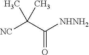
[NC]C(C(=O)[NHNH2])(C)C
